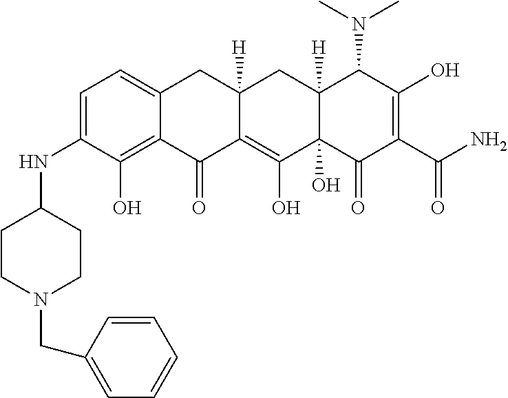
C1=C(NC2CCN(CC3=CC=CC=C3)CC2)C(O)=C2C(=C1)CC1([H])C(=C(O)C3(O)C([H])(C1)C(N(C)C)C(O)=C(C(N)=O)C3=O)C2=O
